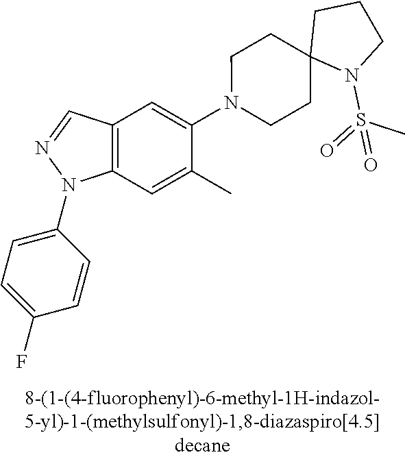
N1(C2=CC3=C(C=C2C)N(C2=CC=C(F)C=C2)N=C3)CCC2(CC1)N(S(=O)(C)=O)CCC2
